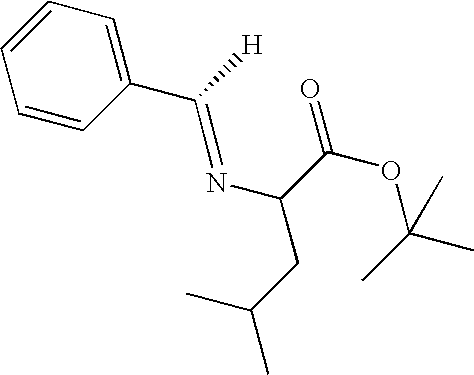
C1(C([H])=NC(C(OC(C)(C)C)=O)CC(C)C)=CC=CC=C1
